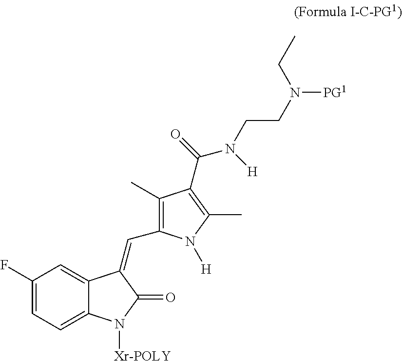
C1(F)=CC=C2C(=C1)C(=CC1=C(C)C(C(N([H])CCN(CC)[PG1])=O)=C(C)N1[H])C(=O)N2[Xr-POLY]
